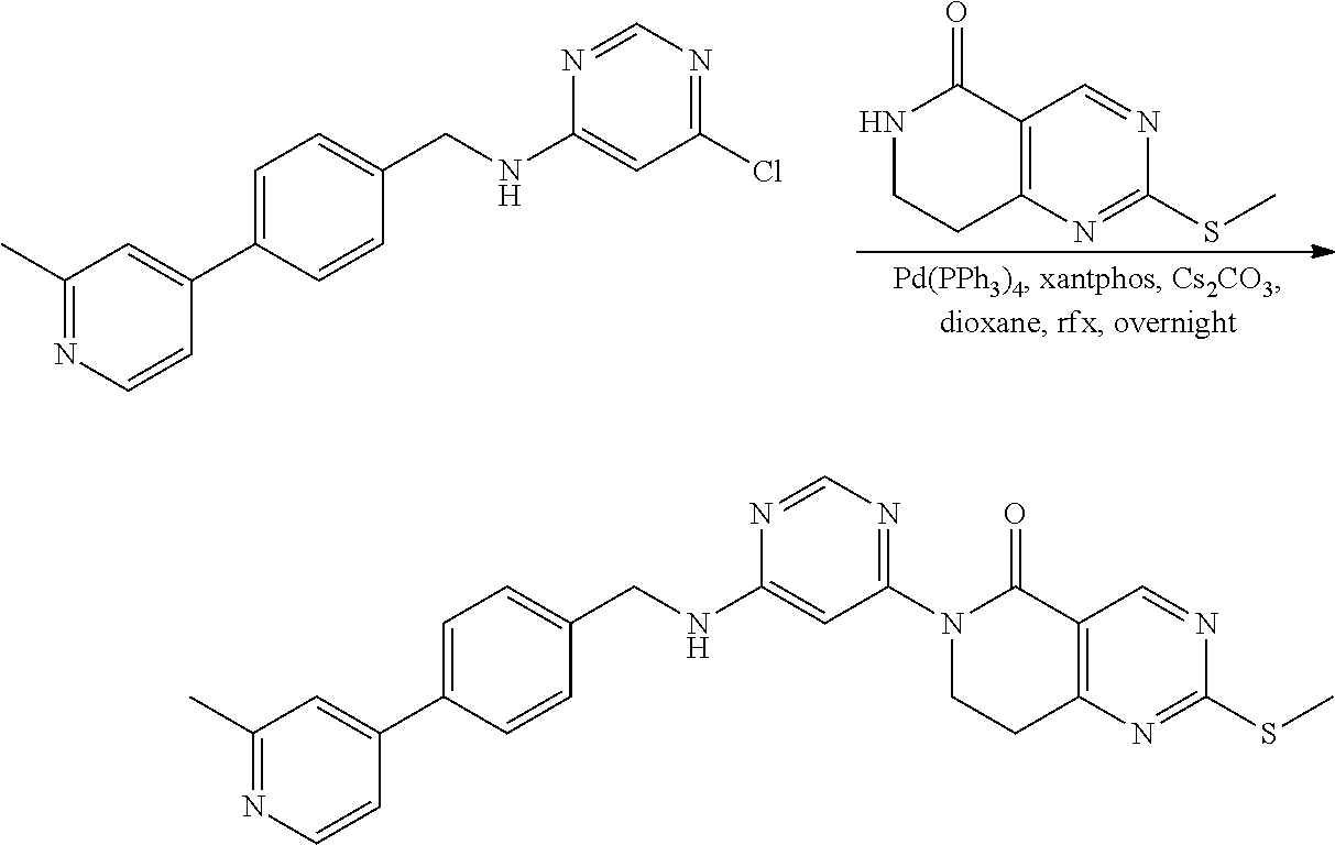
C1(C)=NC=CC(C2=CC=C(CNC3=CC(Cl)=NC=N3)C=C2)=C1.C12=C(N=C(SC)N=C1)CCNC2=O.N1=CN=C(N2CCC3=C(C2=O)C=NC(SC)=N3)C=C1NCC1=CC=C(C2=CC(C)=NC=C2)C=C1
